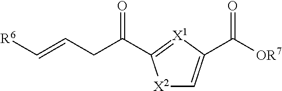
C(=CCC(=O)C1=[X1]C(C([OR7])=O)=C[X2]1)[R6]
